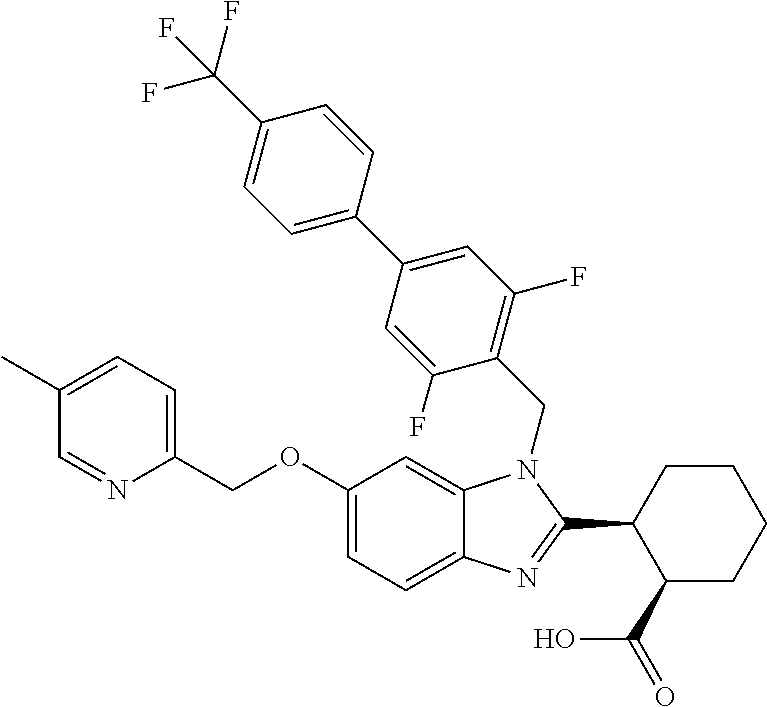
C1(COC2=CC=C3C(=C2)N(CC2=C(F)C=C(C4=CC=C(C(F)(F)F)C=C4)C=C2F)C(C2C(C(=O)O)CCCC2)=N3)=CC=C(C)C=N1
